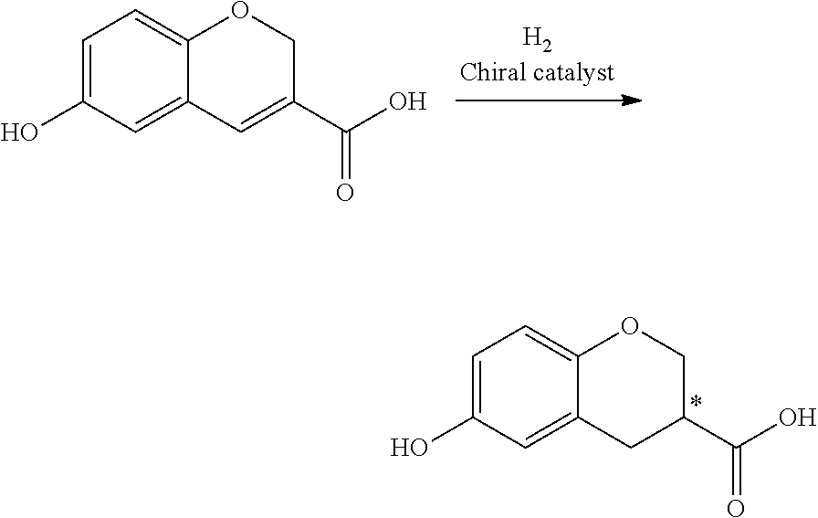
OC1=CC=C2C(=C1)CC(C(O)=O)CO2.OC1=CC=C2C(=C1)C=C(C(O)=O)CO2
